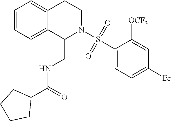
C1=CC=C2C(=C1)CCN(S(C1=CC=C(Br)C=C1[OCF3])(=O)=O)C2CNC(C1CCCC1)=O
